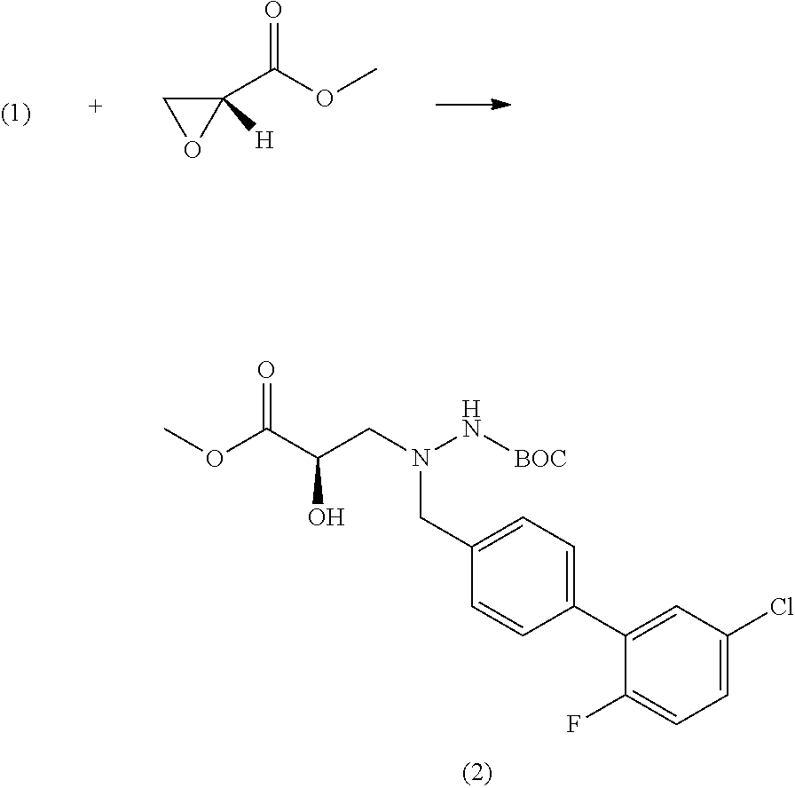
FC1=CC=C(Cl)C=C1C1=CC=C(CN(N[BOC])CC(C(OC)=O)O)C=C1.C1(C(OC)=O)([H])CO1
